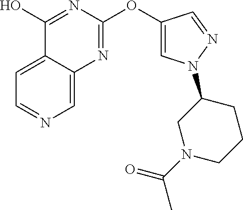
C1=C2C(=CC=N1)C(O)=NC(OC1=CN(C3CN(C(=O)C)CCC3)N=C1)=N2
